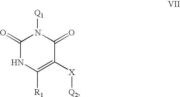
C1(=O)NC([R1])=C([X][Q2])C(=O)N1[Q1]
